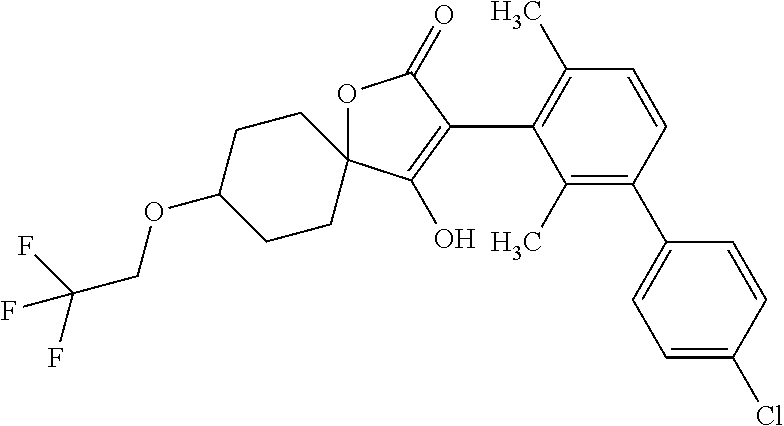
C1=CC(C2=CC=C(Cl)C=C2)=C(C)C(C2=C(O)C3(OC2=O)CCC(OCC(F)(F)F)CC3)=C1C
